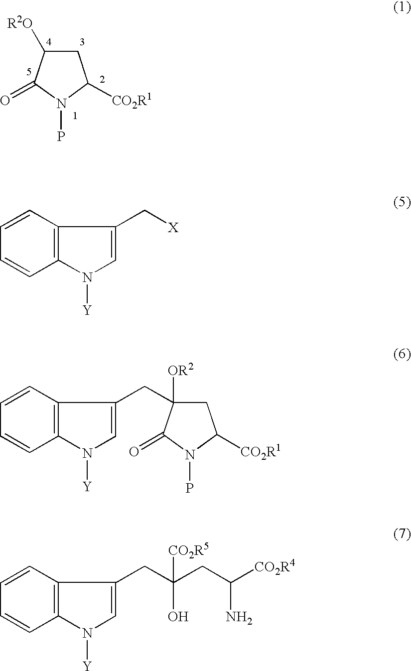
C1C([R2O])C(=O)N(P)C1[CO2R1].C1=CC=CC2=C1C(C[X])=CN2[Y].C1=CC=CC2=C1C(CC1([OR2])CC([CO2R1])N(P)C1=O)=CN2[Y].C1=CC=CC2=C1C(CC(CC([CO2R4])N)(O)[CO2R5])=CN2[Y]
